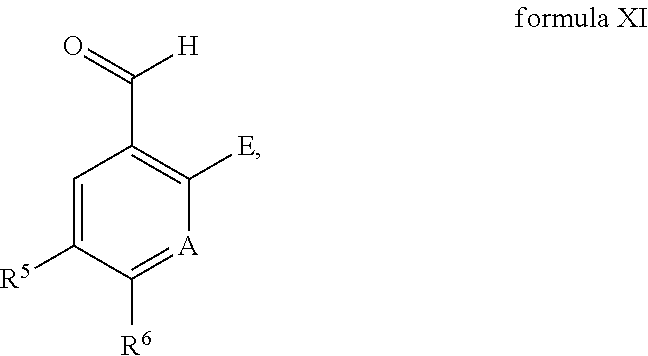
O=C(C1=C([E])[A]=C([R6])C([R5])=C1)[H]
